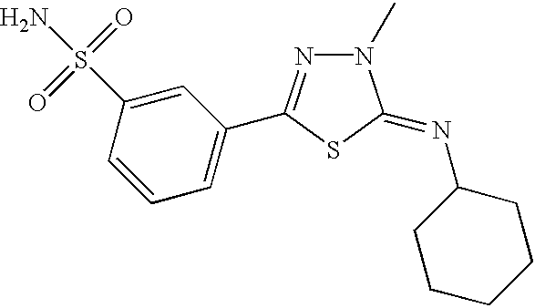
C1=CC(S(N)(=O)=O)=CC(C2=NN(C)C(=NC3CCCCC3)S2)=C1
